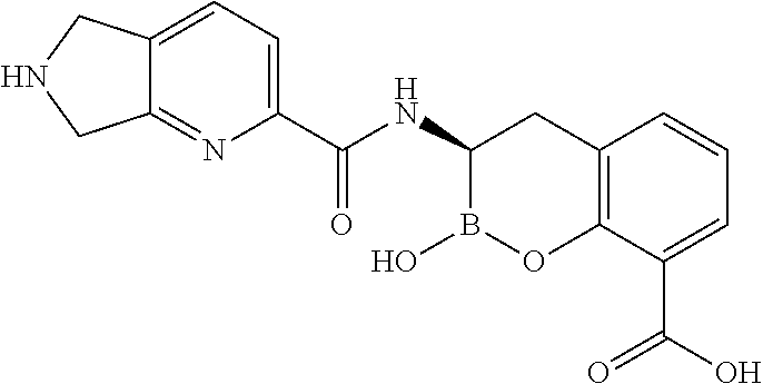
C12=C(C(C(O)=O)=CC=C1)OB(O)C(NC(=O)C1=CC=C3C(=N1)CNC3)C2
